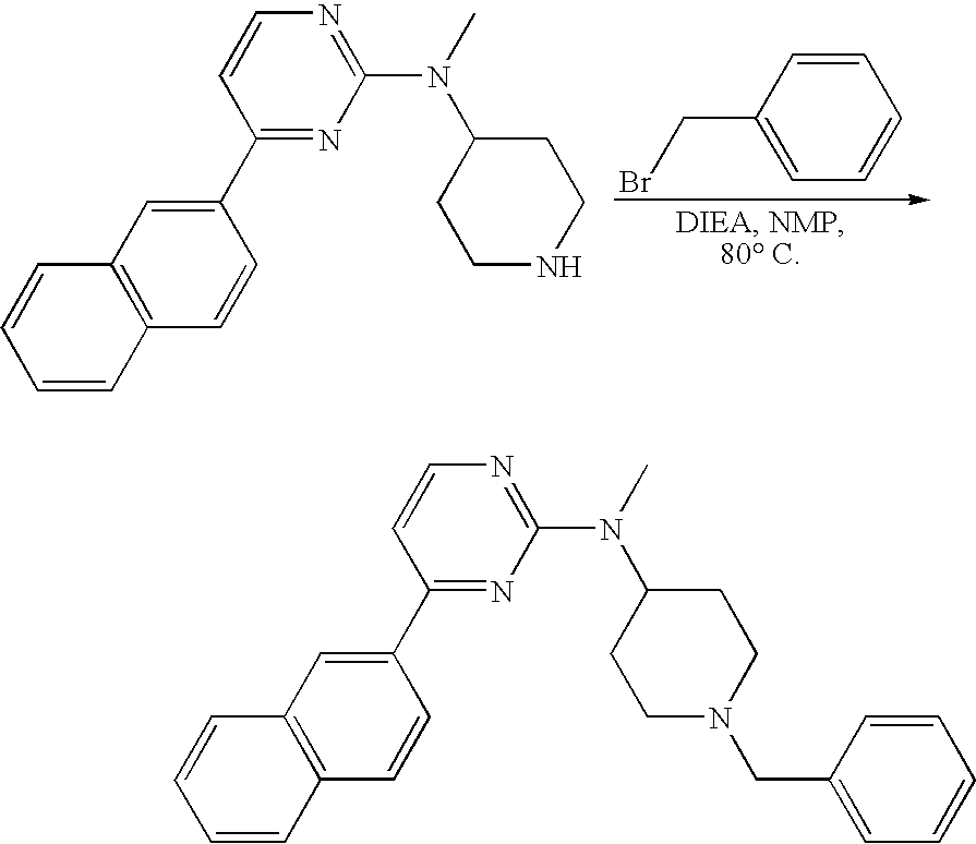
C1(C2=NC(N(C)C3CCNCC3)=NC=C2)=CC2=C(C=C1)C=CC=C2.C1=CC(CBr)=CC=C1.C1(C2=NC(N(C)C3CCN(CC4=CC=CC=C4)CC3)=NC=C2)=CC2=C(C=C1)C=CC=C2
